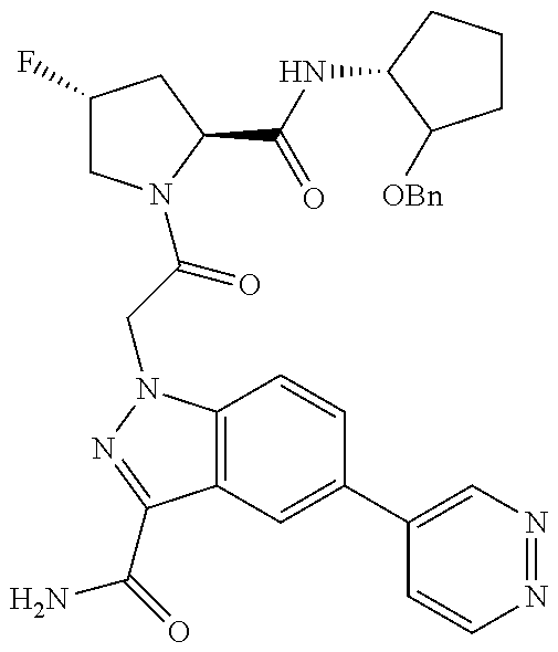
C1(F)CN(C(=O)CN2C3=C(C(C(N)=O)=N2)C=C(C2=CN=NC=C2)C=C3)C(C(NC2CCCC2[OBn])=O)C1
